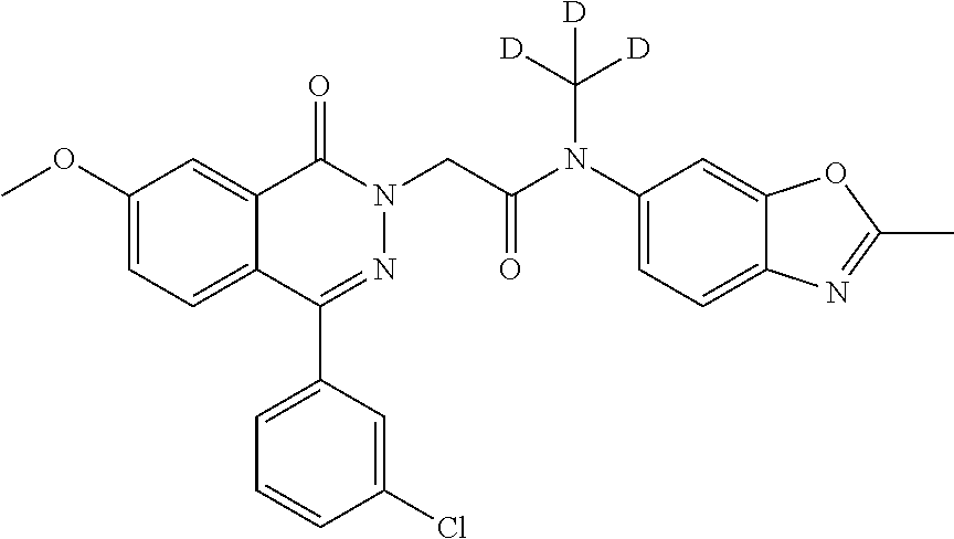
C1(C2=CC=CC(Cl)=C2)=NN(CC(N(C2=CC=C3C(=C2)OC(C)=N3)C([D])([D])[D])=O)C(=O)C2=CC(OC)=CC=C12
